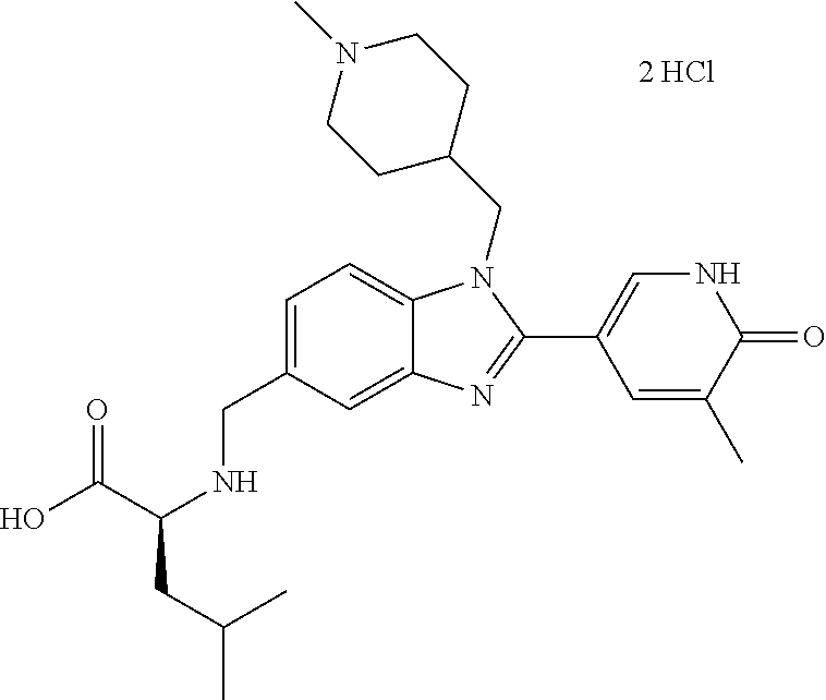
[2 HCl].C(C1=CC=C2C(=C1)N=C(C1=CNC(=O)C(C)=C1)N2CC1CCN(C)CC1)NC(CC(C)C)C(O)=O
